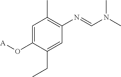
C1=C(O[A])C(CC)=CC(N=CN(C)C)=C1C
